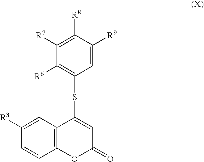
C1([R7])=C([R8])C([R9])=CC(SC2=CC(=O)OC3=C2C=C([R3])C=C3)=C1[R6]
